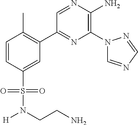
C1(C2=C(C)C=CC(S(=O)(=O)N(CCN)[H])=C2)=NC(N2C=NC=N2)=C(N)N=C1
